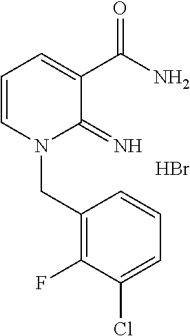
C1=CN(CC2=C(F)C(Cl)=CC=C2)C(=N)C(C(N)=O)=C1.Br
